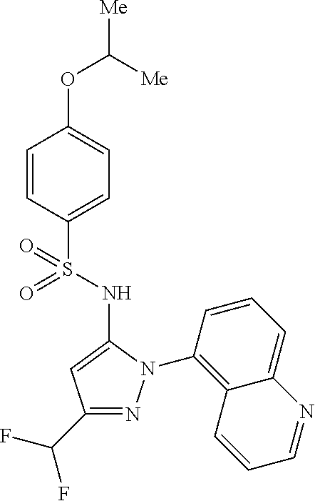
C1(OC([Me])[Me])=CC=C(S(=O)(=O)NC2=CC(C(F)F)=NN2C2=C3C(=CC=C2)N=CC=C3)C=C1
